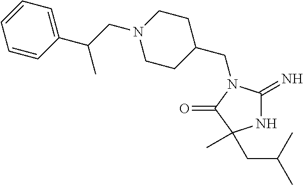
C1(CN2C(=N)NC(C)(CC(C)C)C2=O)CCN(CC(C2=CC=CC=C2)C)CC1
